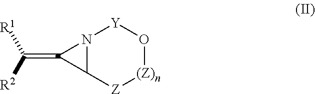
C([R1])([R2])=C1C2N1[Y]O[(Z)n][Z]2
